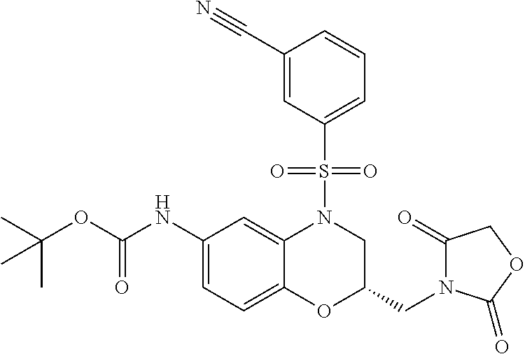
C1(NC(OC(C)(C)C)=O)=CC=C2C(=C1)N(S(=O)(=O)C1=CC=CC(C#N)=C1)CC(CN1C(=O)COC1=O)O2
